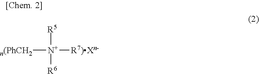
[n(PhCH2][N+]([R6])([R5])[R7)Xn-]
